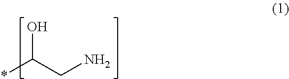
OC(CN)*
